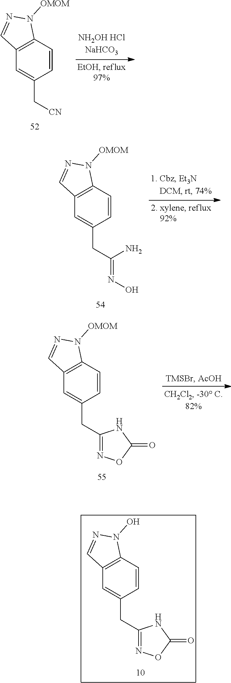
C12=C(C=CC(CC3=NOC(=O)N3)=C1)N(O)N=C2.C12=C(C=CC(C[CN])=C1)N([OMOM])N=C2.C12=C(C=CC(CC(N)=NO)=C1)N([OMOM])N=C2.C12=C(C=CC(CC3=NOC(=O)N3)=C1)N([OMOM])N=C2
